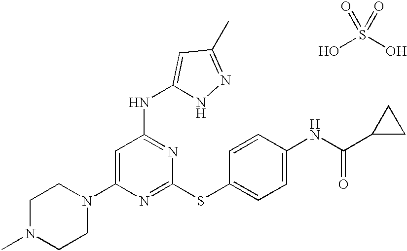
C1(N2CCN(C)CC2)=CC(NC2=CC(C)=NN2)=NC(SC2=CC=C(NC(C3CC3)=O)C=C2)=N1.OS(O)(=O)=O
